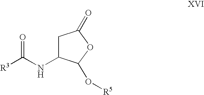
C1C(NC([R3])=O)C(O[R5])OC1=O
